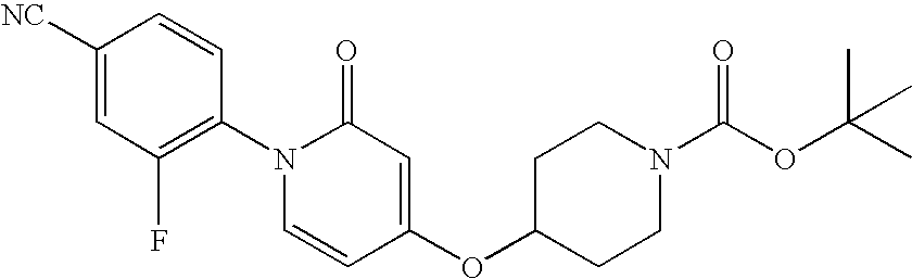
C1=CC(N2C=CC(OC3CCN(C(OC(C)(C)C)=O)CC3)=CC2=O)=C(F)C=C1[NC]
